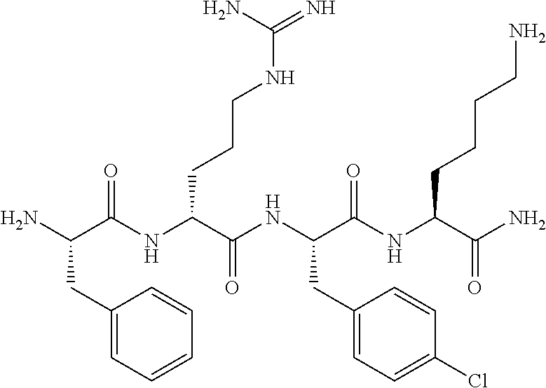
NC(C(NC(C(NC(C(NC(C(N)=O)CCCCN)=O)CC1=CC=C(Cl)C=C1)=O)CCCNC(=N)N)=O)CC1=CC=CC=C1
